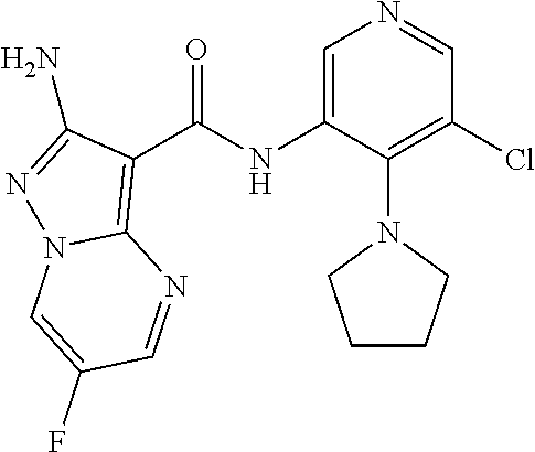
C1=C(NC(C2=C3N(N=C2N)C=C(F)C=N3)=O)C(N2CCCC2)=C(Cl)C=N1
